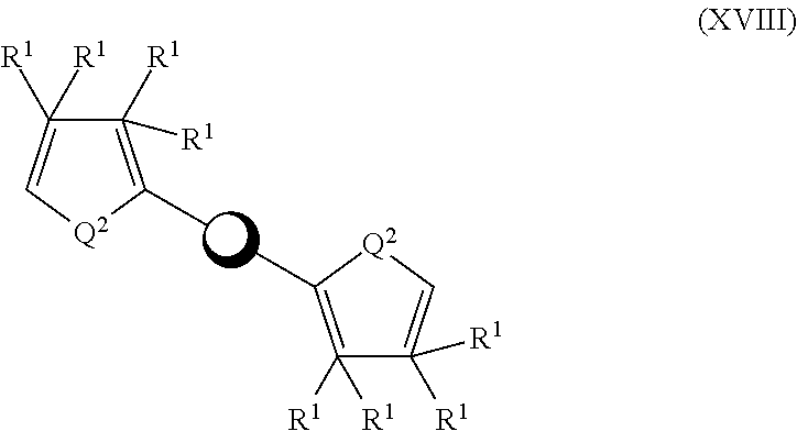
C1([R1])([R1])=C[Q2]C(C)=C1([R1])[R1].C1([R1])([R1])=C(C)[Q2]C=C1([R1])[R1]
